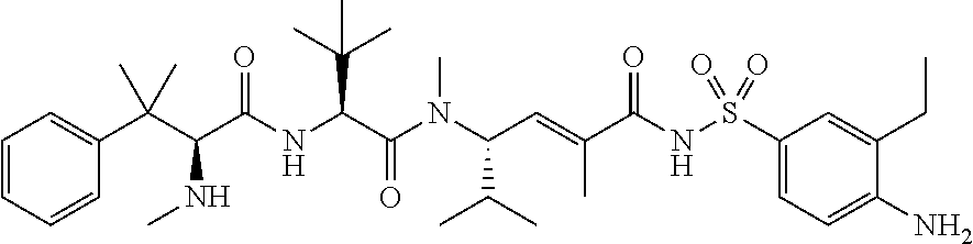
C1=CC=CC(C(C(C(NC(C(N(C(C=C(C(NS(C2=CC=C(N)C(CC)=C2)(=O)=O)=O)C)C(C)C)C)=O)C(C)(C)C)=O)NC)(C)C)=C1
